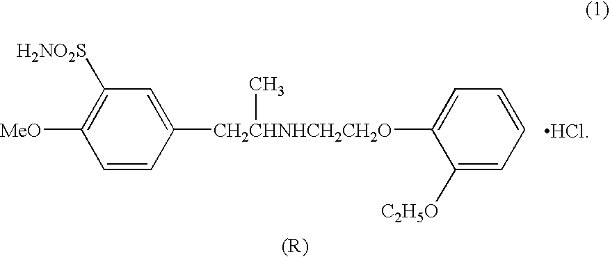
C1([MeO])=C([H2NO2S])C=C([CH2CHNHCH2CH2O](C)C2=CC=CC=C2[C2H5O])C=C1
